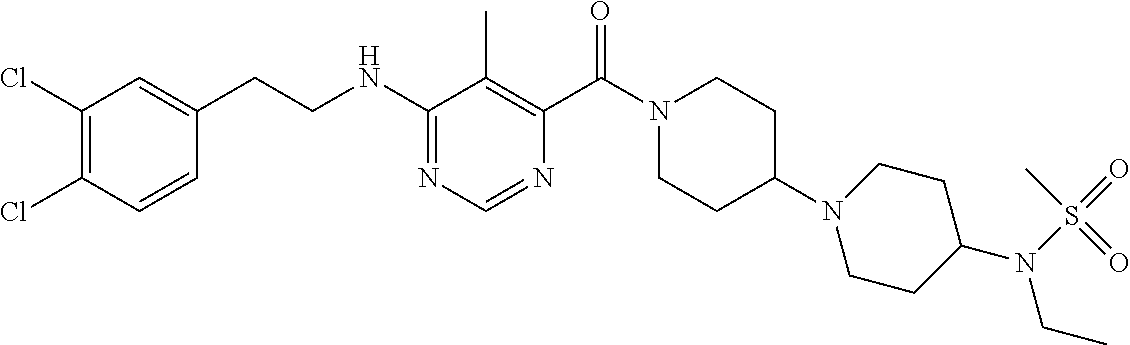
C1(NCCC2=CC(Cl)=C(Cl)C=C2)=NC=NC(C(N2CCC(N3CCC(N(S(=O)(=O)C)CC)CC3)CC2)=O)=C1C
